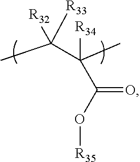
[R34]C(C)(C(C)([R33])[R32])C(O[R35])=O
